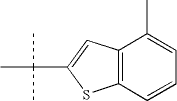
C1=C(C)C2=C(C=C1)SC(C(C)(C)C)=C2
